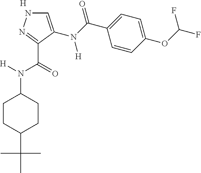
[H].C1=C(N(C(C2=CC=C(OC(F)F)C=C2)=O)[H])C(C(=O)N([H])C2CCC(C(C)(C)C)CC2)=NN1
